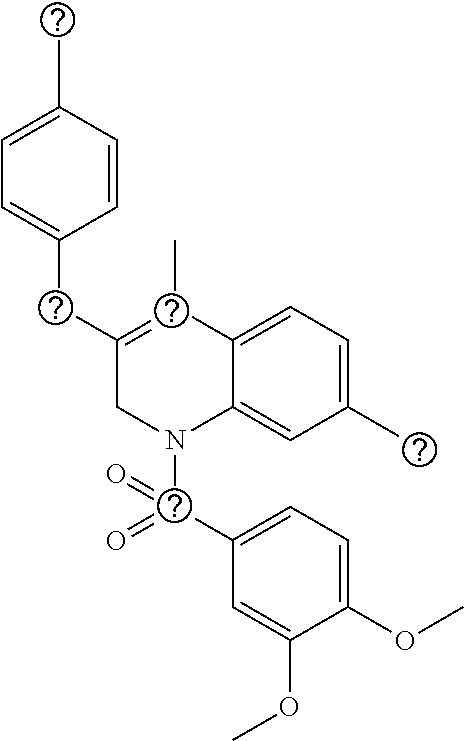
C1=CC(CC2=O(C)C3=CC=C(C)C=C3N(C(C3=CC=C(OC)C(OC)=C3)(=O)=O)C2)=CC=C1C
